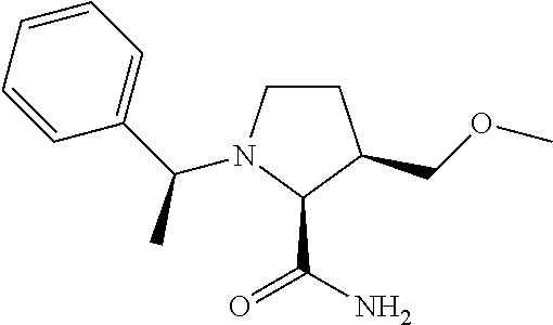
C1CN(C(C2=CC=CC=C2)C)C(C(=O)N)C1COC
